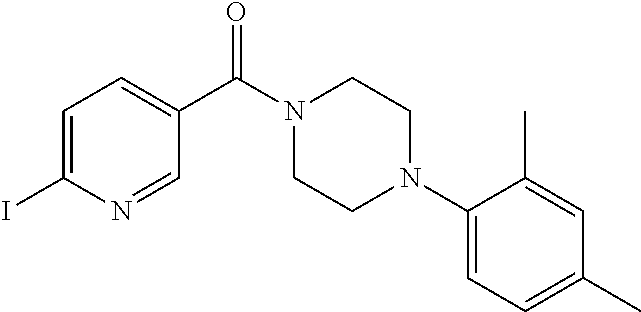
C1=C(I)N=CC(C(N2CCN(C3=CC=C(C)C=C3C)CC2)=O)=C1
